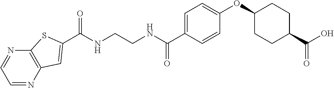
C(NCCNC(C1=CC=C(OC2CCC(C(O)=O)CC2)C=C1)=O)(=O)C1=CC2=C(N=CC=N2)S1
